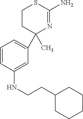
C1CC(C2=CC=CC(NCCC3CCCCC3)=C2)(C)N=C(N)S1
